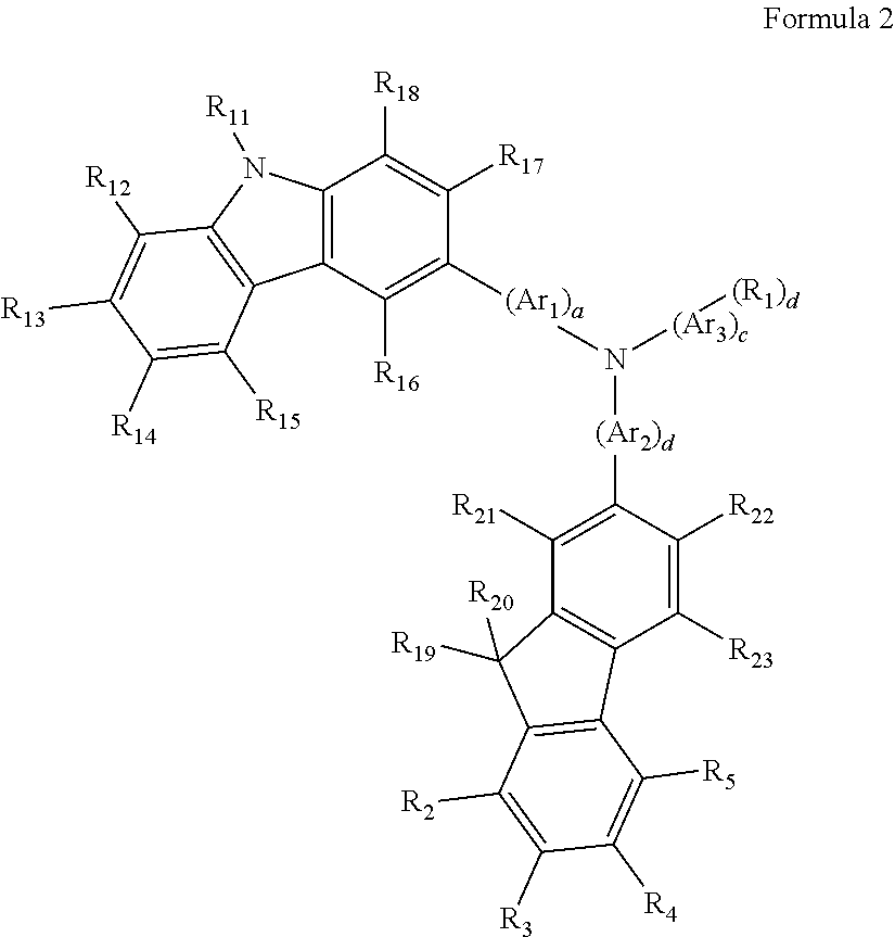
C12=C(C([R16])=C([(Ar1)a]N([(Ar2)d]C3=C([R21])C4=C(C([R23])=C3[R22])C3=C(C4([R20])[R19])C([R2])=C([R3])C([R4])=C3[R5])[(Ar3)c][(R1)d])C([R17])=C1[R18])C1=C(N2[R11])C([R12])=C([R13])C([R14])=C1[R15]
